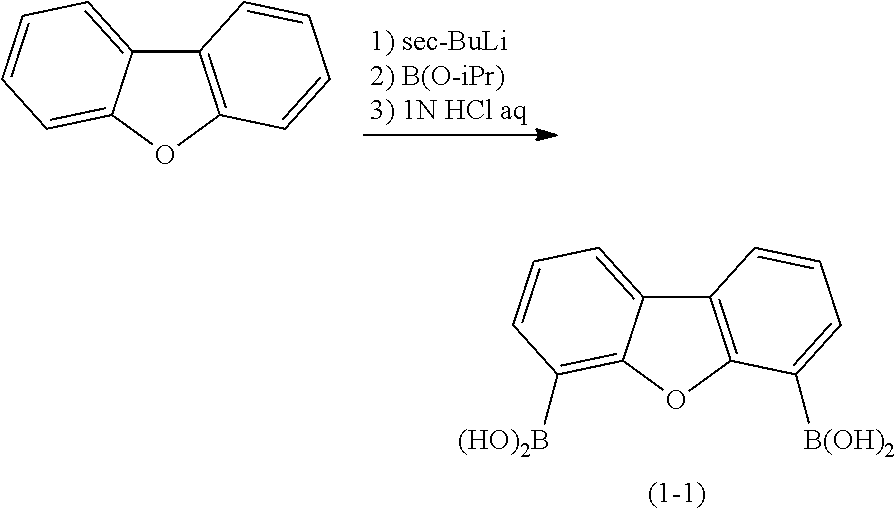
C12=C(OC3=C([(HO)2B])C=CC=C13)C([B(OH)2])=CC=C2.C12=C(OC3=CC=CC=C13)C=CC=C2
